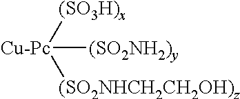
[Cu-Pc]([(SO2NH2)y])([(SO3H)x])[(SO2NHCH2CH2OH)z]
